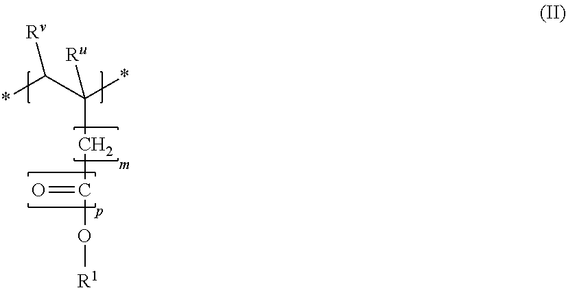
C(CC(O[R1])=O)(C(*)[Rv])(*)[Ru]
